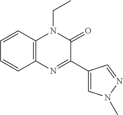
C1=CC2=C(C=C1)N=C(C1=CN(C)N=C1)C(=O)N2CC
